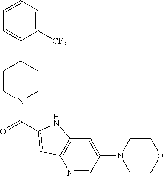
N1=CC(N2CCOCC2)=CC2=C1C=C(C(=O)N1CCC(C3=CC=CC=C3[CF3])CC1)N2
